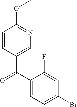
C1(C(C2=CN=C(OC)C=C2)=O)=CC=C(Br)C=C1F
